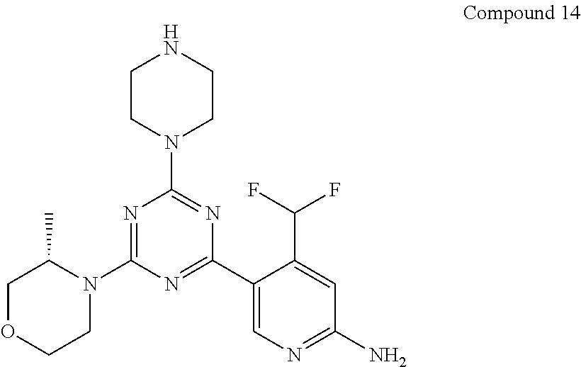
N1=C(N2C(C)COCC2)N=C(C2=CN=C(N)C=C2C(F)F)N=C1N1CCNCC1
